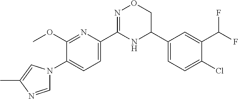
C1(OC)=NC(C2=NOCC(C3=CC=C(Cl)C(C(F)F)=C3)N2)=CC=C1N1C=NC(C)=C1
